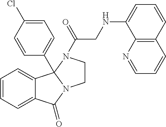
C1=CC=C2C(=C1)C(=O)N1CCN(C(=O)CNC3=CC=CC4=C3N=CC=C4)C21C1=CC=C(Cl)C=C1
